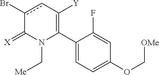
C1(C2=C([Y])cc(Br)C(=[X])N2C[Me])=CC=C(OC[OMe])C=C1F
